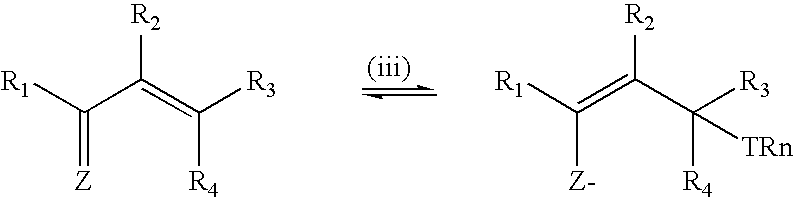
[R1]C(C(=C([R3])[R4])[R2])=[Z].[R1]C(=C(C([R3])([R4])[TRn])[R2])[Z-]
